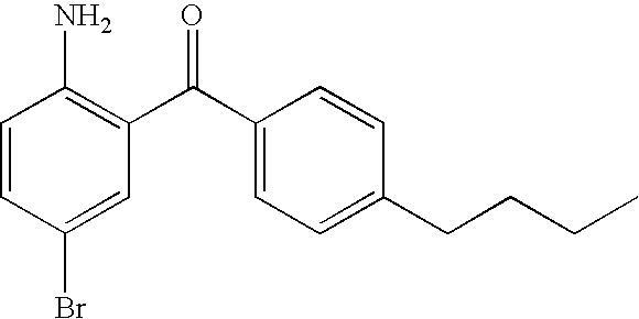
C1=CC(Br)=CC(C(C2=CC=C(CCCC)C=C2)=O)=C1N
